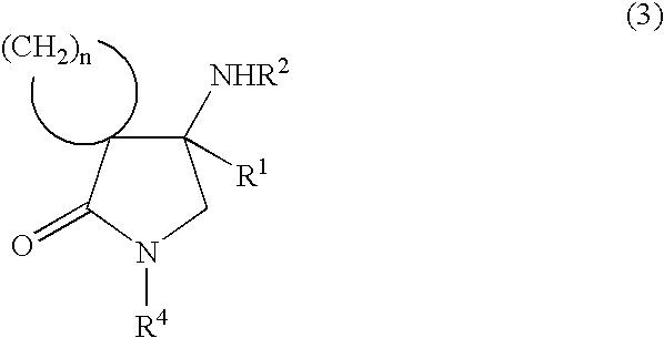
C1([NHR2])([R1])CC(=O)N([R4])C1
